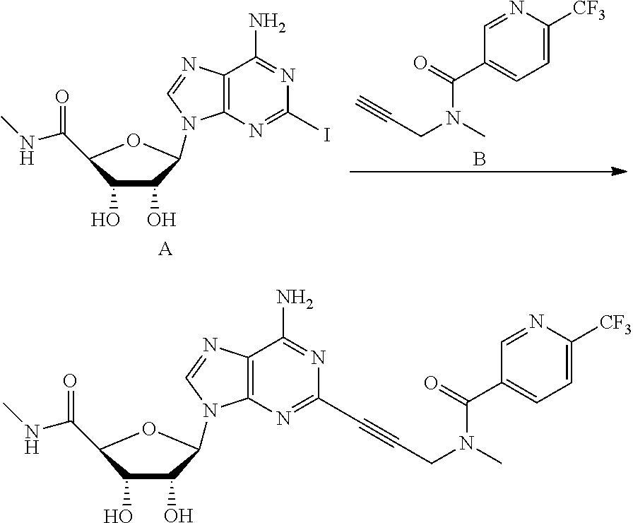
N1=CC(C(N(C)CC#C)=O)=CC=C1[CF3].B.C12=C(N=C(I)N=C1N)N(C1C(O)C(O)C(C(NC)=O)O1)C=N2.[A].C12=C(N=C(C#CCN(C)C(C3=CC=C([CF3])N=C3)=O)N=C1N)N(C1C(O)C(O)C(C(NC)=O)O1)C=N2
